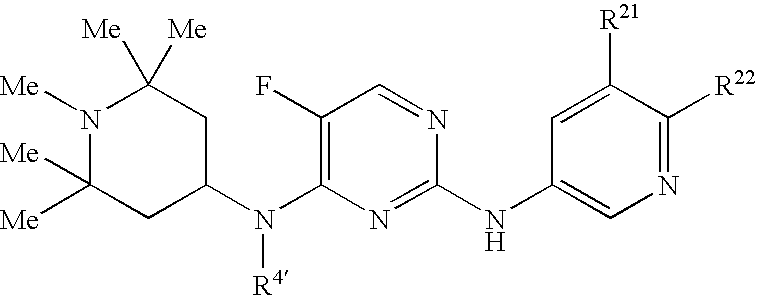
C1(F)=C(N(C2CC([Me])([Me])N([Me])C([Me])([Me])C2)[R4])N=C(NC2=CN=C([R22])C([R21])=C2)N=C1
